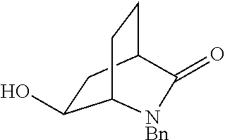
C1(O)CC2CCC1[NBn]C2=O
